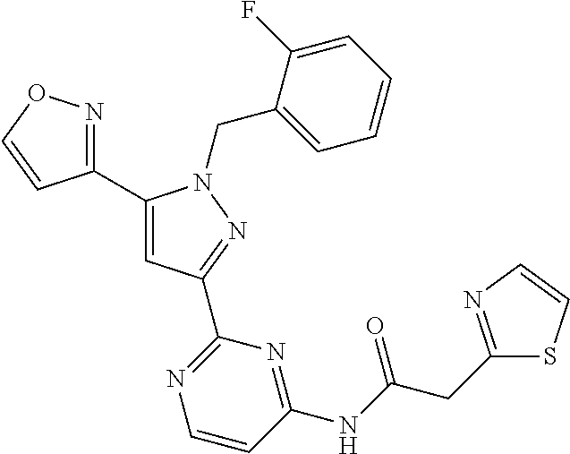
C1(C2=NOC=C2)=CC(C2=NC=CC(NC(CC3=NC=CS3)=O)=N2)=NN1CC1=CC=CC=C1F
